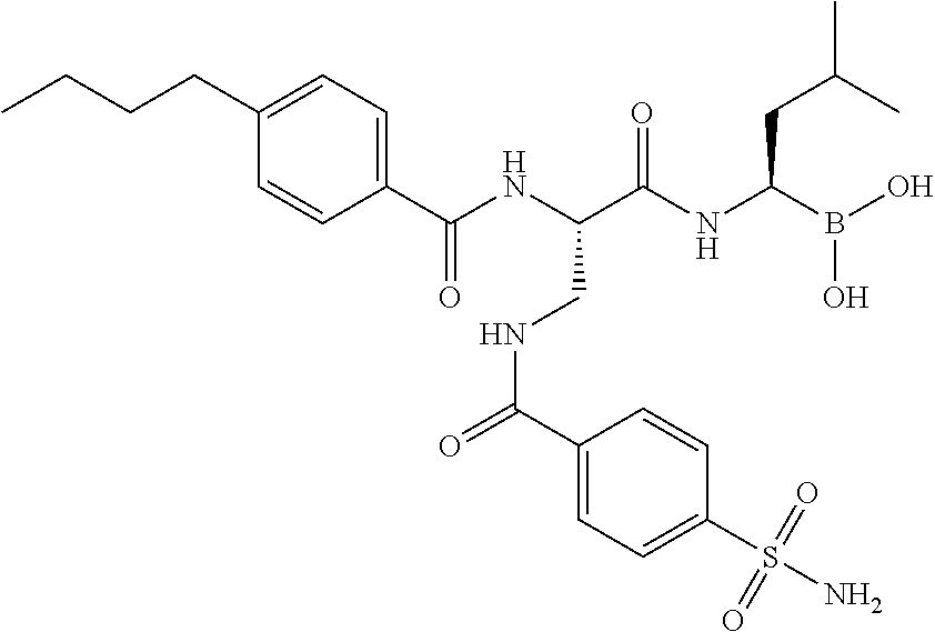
C1(C(NC(C(NC(B(O)O)CC(C)C)=O)CNC(=O)C2=CC=C(S(=O)(=O)N)C=C2)=O)=CC=C(CCCC)C=C1
